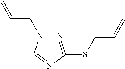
N1=C(SCC=C)N=CN1CC=C
